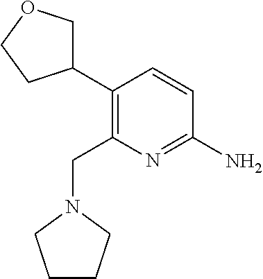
C1(C2=C(CN3CCCC3)N=C(N)C=C2)COCC1
